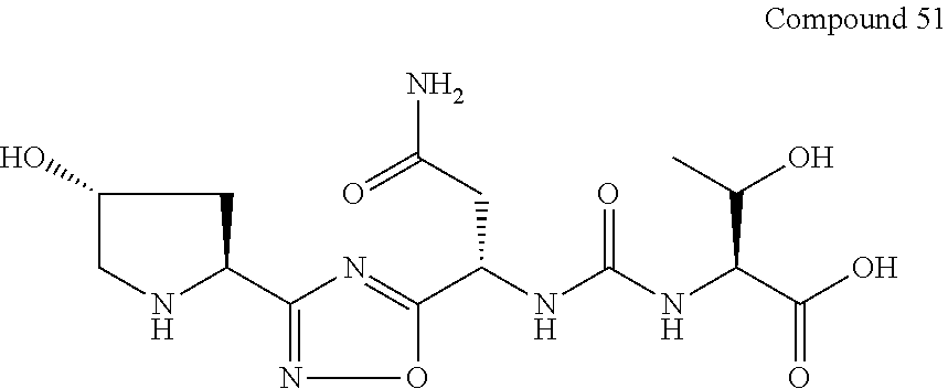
O1C(C(NC(NC(C(O)=O)C(C)O)=O)CC(=O)N)=NC(C2NCC(O)C2)=N1
